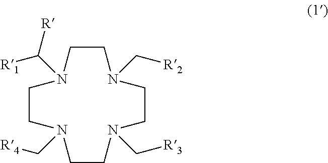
C1CN(C([R])[R1])CCN(C[R2])CCN(C[R3])CCN1C[R4]
